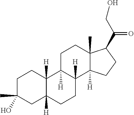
C1C(C)(O)CC2([H])C([H])(C1)C1([H])C([H])(CC2)C2([H])C(C)(CC1)C(C(=O)CO)CC2
